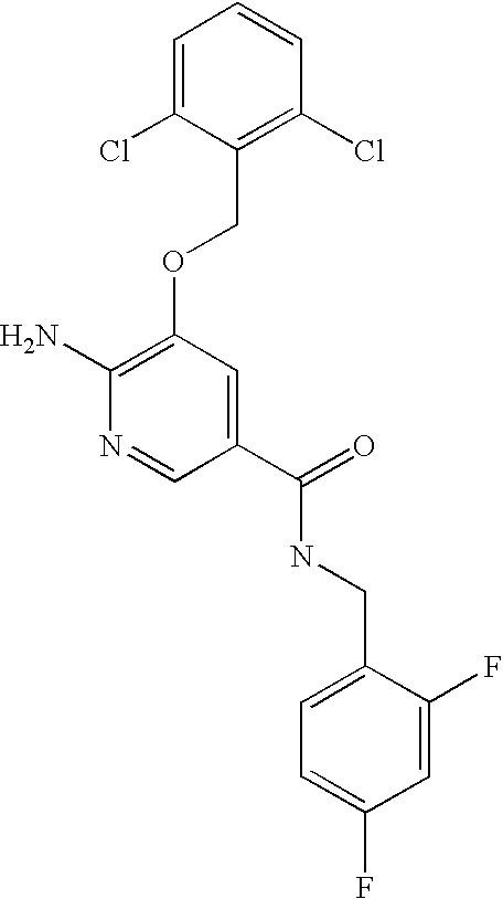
C1(Cl)=C(COC2=C(N)N=CC(C(=O)NCC3=CC=C(F)C=C3F)=C2)C(Cl)=CC=C1
